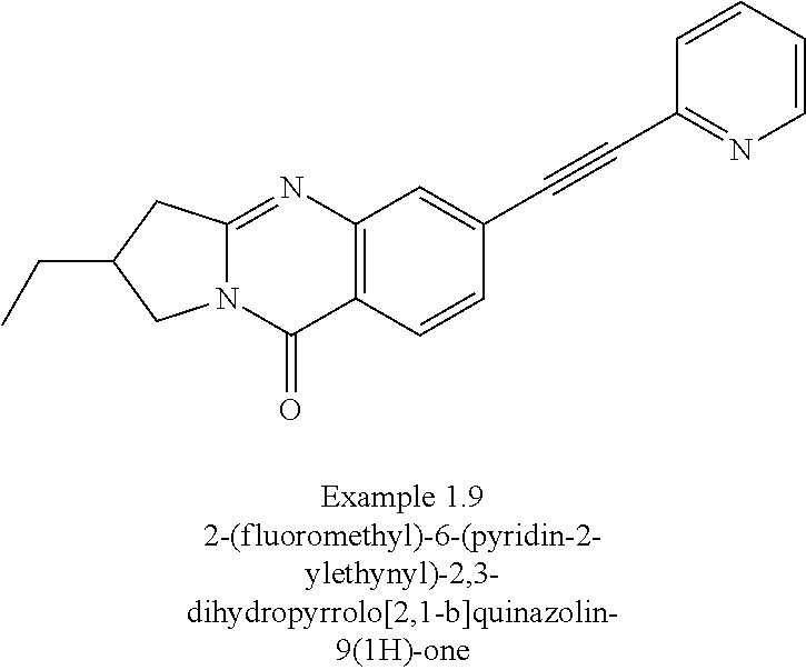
CCC1CC2=NC3=C(C(=O)N2C1)C=CC(C#CC1=NC=CC=C1)=C3
